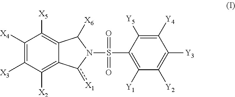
C1([X4])=C([X3])C([X2])=C2C(=C1[X5])C([X6])N(S(C1=C([Y1])C([Y2])=C([Y3])C([Y4])=C1[Y5])(=O)=O)c2[X1]
